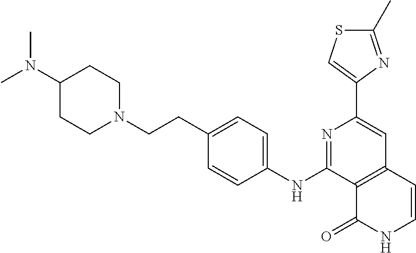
C12=C(C=CNC1=O)C=C(C1=CSC(C)=N1)N=C2NC1=CC=C(CCN2CCC(N(C)C)CC2)C=C1
